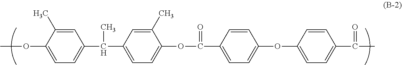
C1=C(C)C(OC)=CC=C1C(C)C1=CC=C(OC(=O)C2=CC=C(OC3=CC=C(C(=O)C)C=C3)C=C2)C(C)=C1
